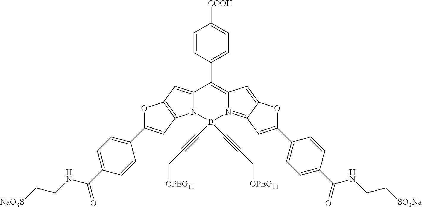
C12=CC3=C(N1B(C#CC[OPEG11])(C#CC[OPEG11])N1=C4C(=CC1=C2C1=CC=C([COOH])C=C1)OC(C1=CC=C(C(NCC[SO3Na])=O)C=C1)=C4)C=C(C1=CC=C(C(NCC[NaO3S])=O)C=C1)O3
